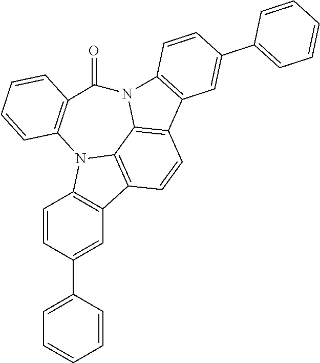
C1=CC(C2=CC=CC=C2)=CC2=C1N1C3=C2C=CC2=C3N(C3=C2C=C(C2=CC=CC=C2)C=C3)C(=O)C2=C1C=CC=C2
